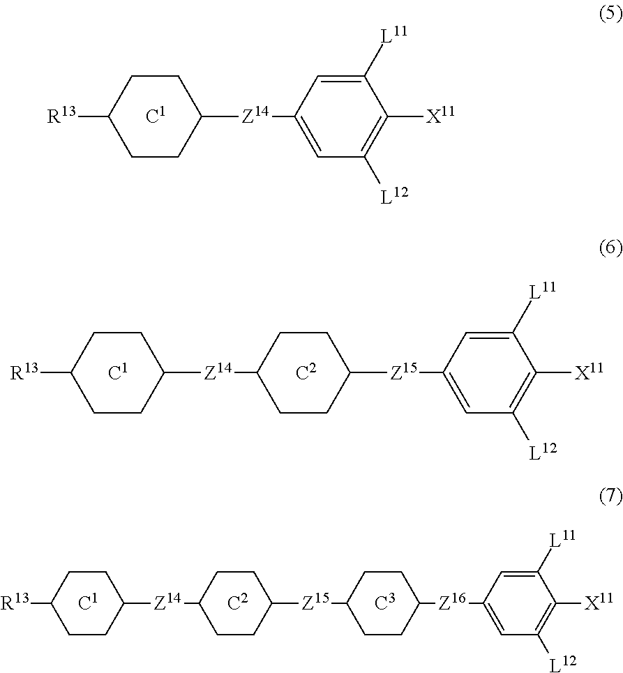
[R13]C1CCC([Z14]C2=CC([L12])=C([X11])C([L11])=C2)CC1.[C1].[C1].[C2].[R13]C1CCC([Z14]C2CCC([Z15]C3=CC([L12])=C([X11])C([L11])=C3)CC2)CC1.[C1].[C2].[C3].[R13]C1CCC([Z14]C2CCC([Z15]C3CCC([Z16]C4=CC([L12])=C([X11])C([L11])=C4)CC3)CC2)CC1
